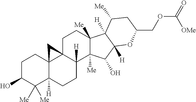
C1C(O)C([Me])([Me])C2([H])C3(C1)C1(C([H])(CC2)C2([Me])C([Me])(CC1)C1([H])C([H])(C2O)OC(COC(=O)[OMe])CC1[Me])C3
